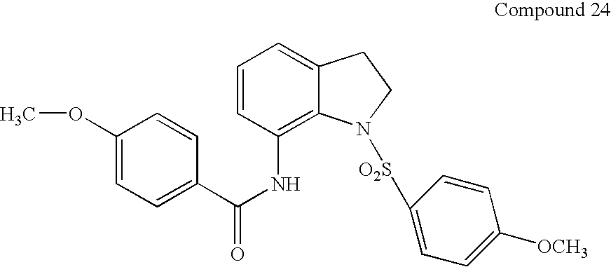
C1=CC(NC(=O)C2=CC=C(OC)C=C2)=C2C(=C1)CCN2[O2S]C1=CC=C([OCH3])C=C1
